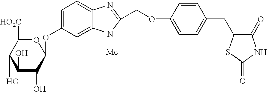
C1=C(OC2OC([HO2C])C(O)C(O)C2O)C=C2C(=C1)N=C(COC1=CC=C(CC3C(=O)NC(=O)S3)C=C1)N2[Me]
